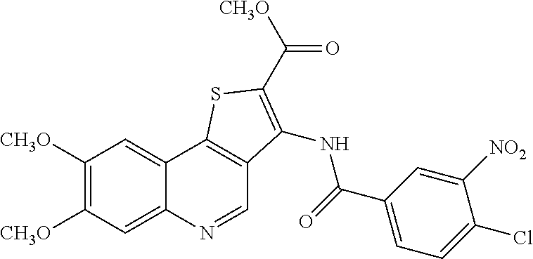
C1([CH3O])=C([CH3O])C=C2C(=C1)C1=C(C=N2)C(NC(C2=CC=C(Cl)C([NO2])=C2)=O)=C(C([CH3O])=O)S1
